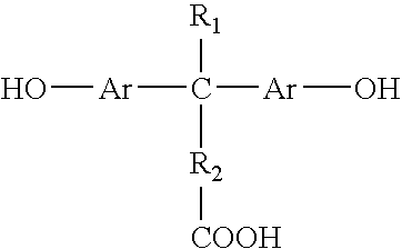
O[Ar]C([Ar]O)([R1])[R2][COOH]
